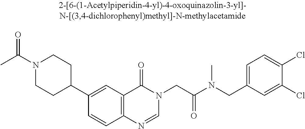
C1(C2=CC3=C(C=C2)N=CN(CC(N(CC2=CC=C(Cl)C(Cl)=C2)C)=O)C3=O)CCN(C(C)=O)CC1
